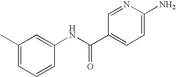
C1=CC(NC(C2=CC=C(N)N=C2)=O)=CC(C)=C1
